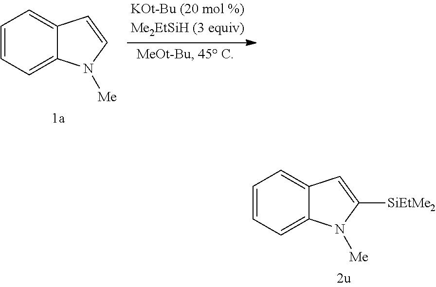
C1=CC=C2C(=C1)C=C([SiEtMe2])N2[Me].C1=CC=C2C(=C1)C=CN2[Me]
